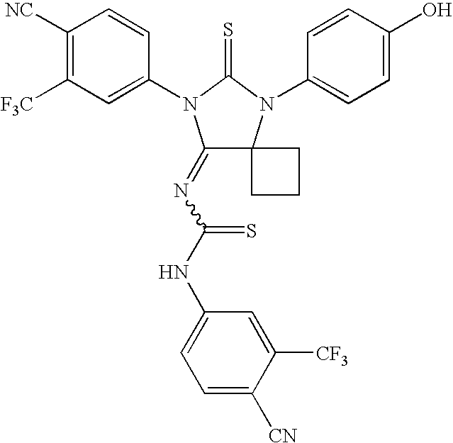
C1([NC])=C([F3C])C=C(N2C(=NC(NC3=CC=C([CN])C([CF3])=C3)=S)C3(N(C4=CC=C(O)C=C4)C2=S)CCC3)C=C1
